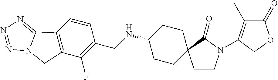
C1CN(C2=C(C)C(=O)OC2)C(=O)C12CCC(NCC1=C(F)C3=C(C=C1)C1=NN=NN1C3)CC2
